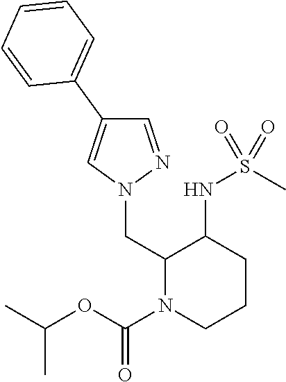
C1(C2=CC=CC=C2)=CN(CC2N(C(OC(C)C)=O)CCCC2NS(C)(=O)=O)N=C1
